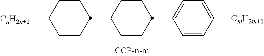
[CnH2n+1]C1CCC(C2CCC(C3=CC=C([CmH2m+1])C=C3)CC2)CC1
